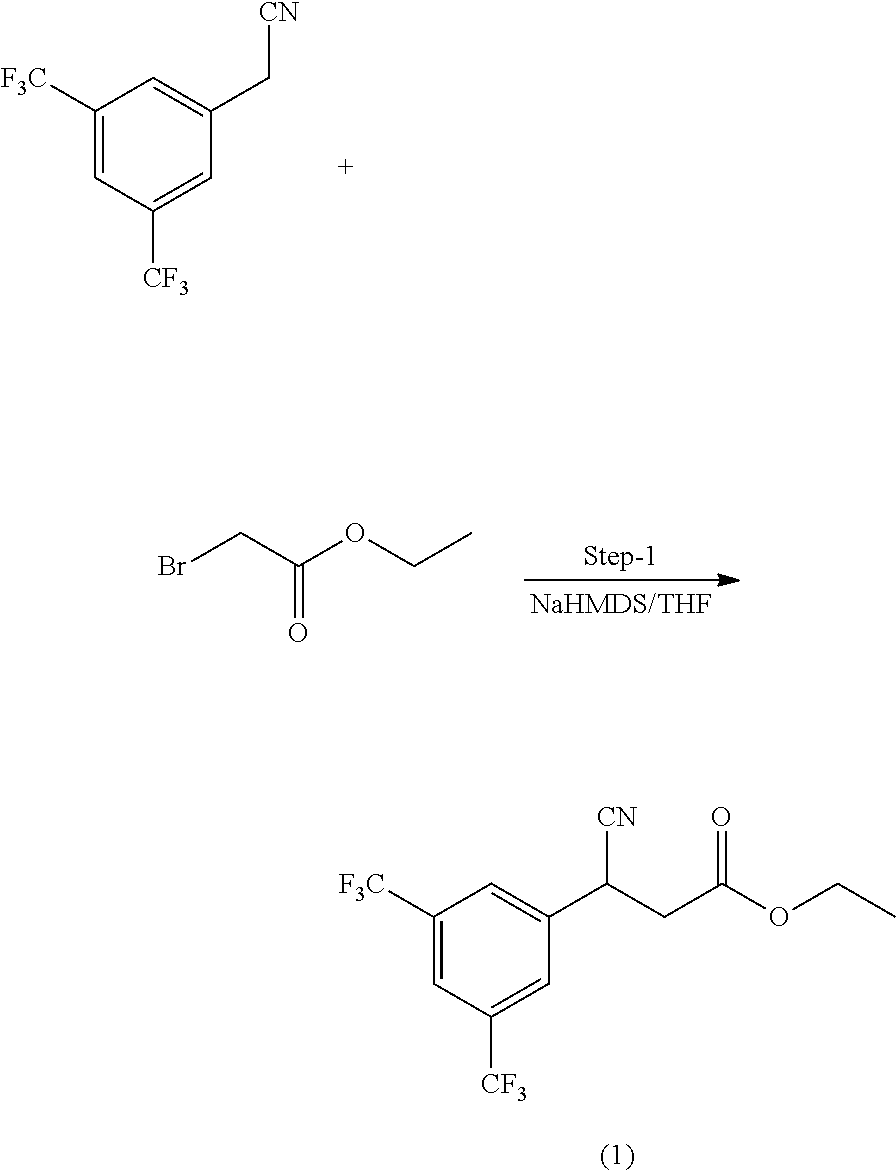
C1([F3C])=CC([CF3])=CC(C[CN])=C1.BrCC(OCC)=O.C1([F3C])=CC([CF3])=CC(C(CC(OCC)=O)[CN])=C1
